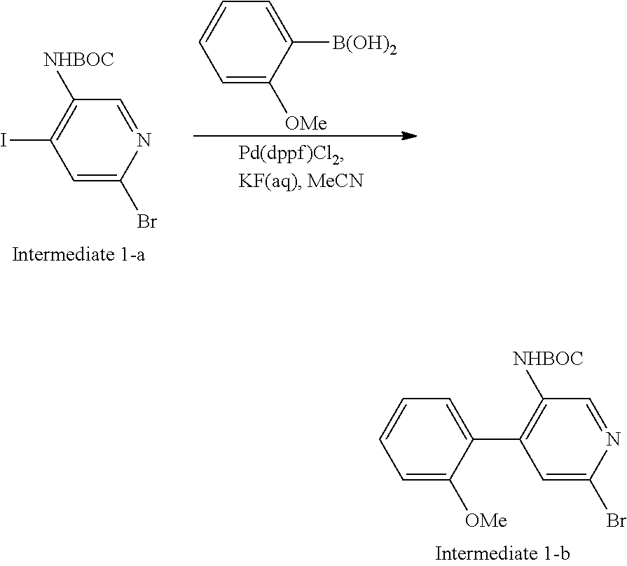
C1=C([OMe])C(C2=C([NHBOC])C=NC(Br)=C2)=CC=C1.C1=C(Br)N=CC([NHBOC])=C1I.C1=C([OMe])C([B(OH)2])=CC=C1
